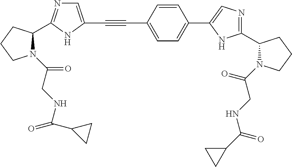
C1=C(C#CC2=CN=C(C3N(C(CNC(=O)C4CC4)=O)CCC3)N2)C=CC(C2=CN=C(C3N(C(=O)CNC(C4CC4)=O)CCC3)N2)=C1
